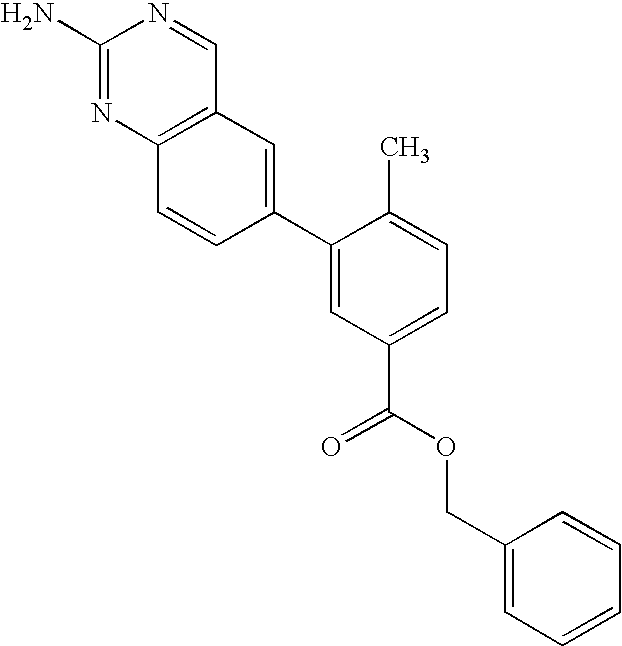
C12=C(C=C(C3=CC(C(=O)OCC4=CC=CC=C4)=CC=C3C)C=C1)C=NC(N)=N2
